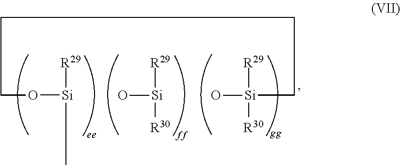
C(O[Si]([R29])C)CCC[Si](O)([R29])[R30].[Si](O)([R29])[R30]
